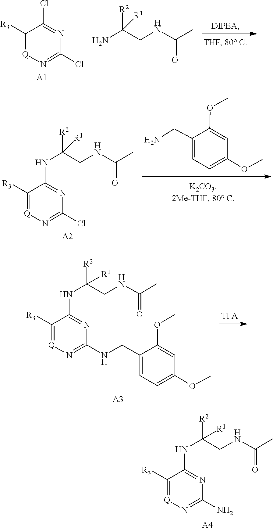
ClC1=N[Q]=C([R3])C(Cl)=N1.[R2]C(N)([R1])CNC(=O)C.[A1].COC1=CC(OC)=CC=C1CN.C1(Cl)=N[Q]=C([R3])C(NC(CNC(=O)C)([R2])[R1])=N1.[A2].O(C)C1=CC(OC)=CC=C1CNC1=N[Q]=C([R3])C(NC(CNC(=O)C)([R2])[R1])=N1.[A3].NC1=N[Q]=C([R3])C(NC([R2])([R1])CNC(=O)C)=N1.[A4]
